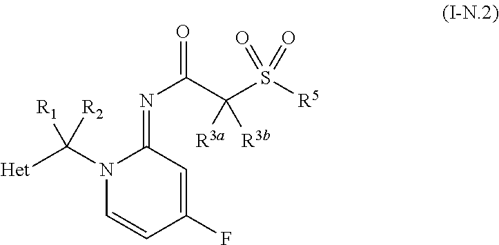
N1(C([Het])([R2])[R1])C=CC(F)=CC1=NC(=O)C(S([R5])(=O)=O)([R3a])[R3b]
